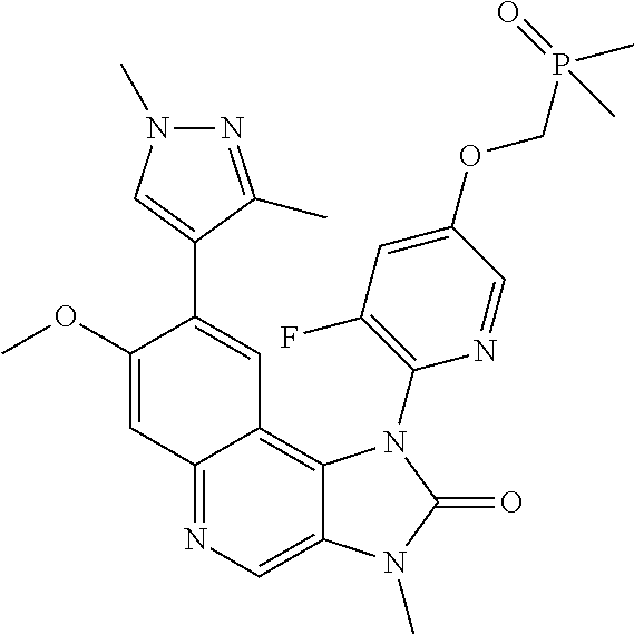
C12=NC=C3C(=C1C=C(C1=CN(C)N=C1C)C(OC)=C2)N(C1=C(F)C=C(OCP(C)(=O)C)C=N1)C(=O)N3C
